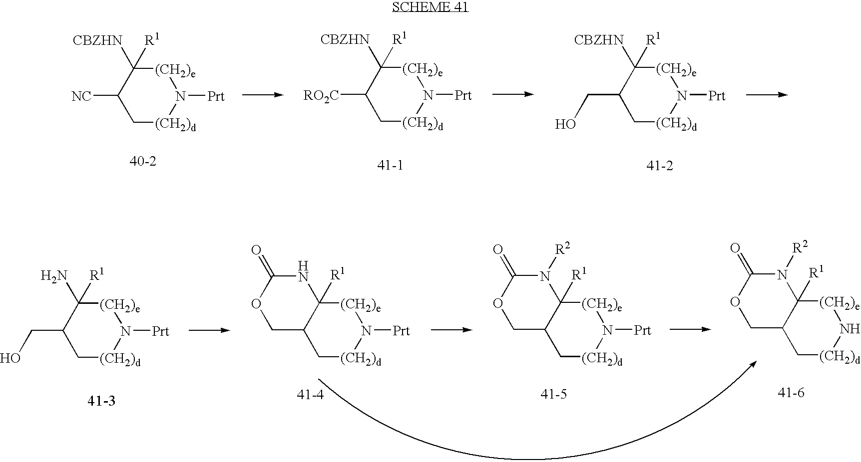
C1(CO)C[(CH2)d]N([Prt])[(CH2)e]C1([R1])[CBZHN].C1([NC])C[(CH2)d]N([Prt])[(CH2)e]C1([CBZHN])[R1].C1([RO2C])C[(CH2)d]N([Prt])[(CH2)e]C1([CBZHN])[R1].C12C[(CH2)d]N([Prt])[(CH2)e]C1([R1])NC(=O)OC2.C12C[(CH2)d]N([Prt])[(CH2)e]C1([R1])N([R2])C(=O)OC2.C12C[(CH2)d]N[(CH2)e]C1([R1])N([R2])C(=O)OC2.C1(CO)C[(CH2)d]N([Prt])[(CH2)e]C1(N)[R1]
